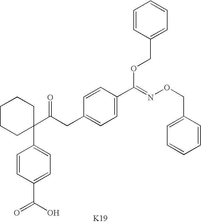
[K19].C1=CC(C(=NOCC2=CC=CC=C2)OCC2=CC=CC=C2)=CC=C1CC(=O)C1(C2=CC=C(C(O)=O)C=C2)CCCCC1
